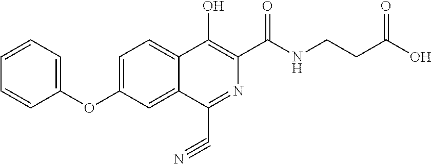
C1=C(OC2=CC=CC=C2)C=C2C(=C1)C(O)=C(C(NCCC(O)=O)=O)N=C2C#N
